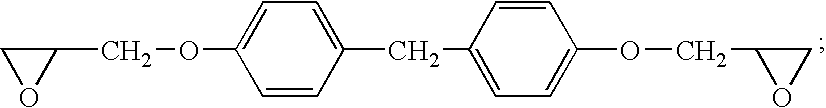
C1OC1COC1=CC=C(CC2=CC=C(OCC3OC3)C=C2)C=C1
